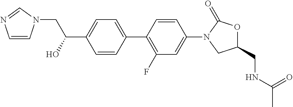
C1=CC(C2=C(F)C=C(N3CC(CNC(C)=O)OC3=O)C=C2)=CC=C1C(CN1C=CN=C1)O
